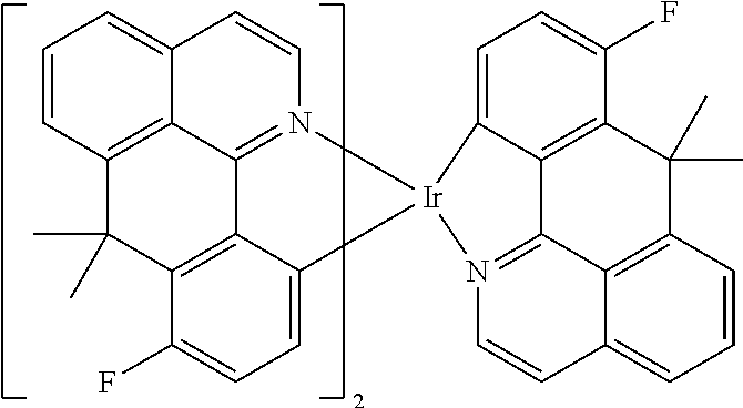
C1=CC2=C3C(=C1)C=CN1=C3C3=C(C(F)=CC=C3[Ir]13N1=C4C5=C(C(C)(C)C6=C4C3=CC=C6F)C=CC=C5C=C1)C2(C)C
